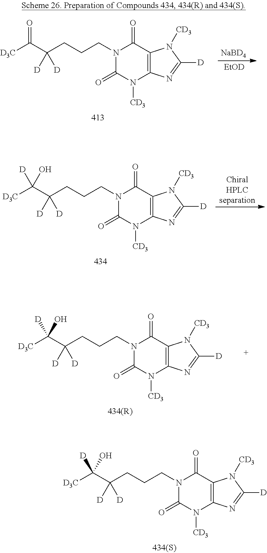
C12=C(C(=O)N(CCCC(C([D3C])(O)[D])([D])[D])C(=O)N1[CD3])N([CD3])C([D])=N2.C12=C(C(=O)N(CCCC(C([D3C])(O)[D])([D])[D])C(=O)N1[CD3])N([CD3])C([D])=N2.C12=C(C(=O)N(CCCC(C([D3C])(O)[D])([D])[D])C(=O)N1[CD3])N([CD3])C([D])=N2.C12=C(C(=O)N(CCCC(C([D3C])=O)([D])[D])C(=O)N1[CD3])N([CD3])C([D])=N2.[EtOD].[NaBD4]
